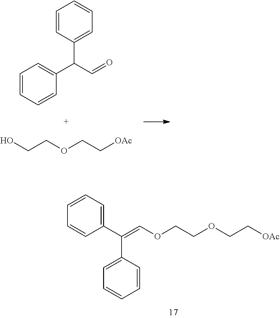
C1=CC=C(C(C2=CC=CC=C2)=COCCOCC[OAc])C=C1.C1=CC=CC(C(C=O)C2=CC=CC=C2)=C1.OCCOCC[OAc]
